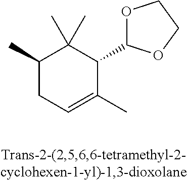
C1(C)CC=C(C)C(C2OCCO2)C1(C)C
